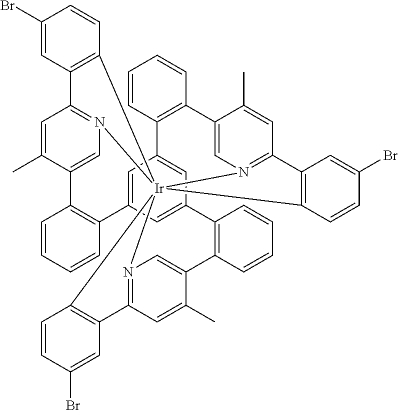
N12=C3C=C(C)C(=C1)C1=C(C=CC=C1)C1=CC4=CC(=C1)C1=C(C=CC=C1)C1=CN5=C(C=C1C)C1=C([Ir]256(N2=C(C=C(C)C(=C2)C2=C4C=CC=C2)C2=C6C=CC(Br)=C2)C2=C3C=C(Br)C=C2)C=CC(Br)=C1
